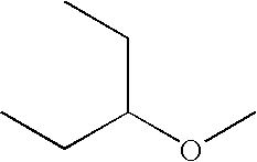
CCC(OC)CC
